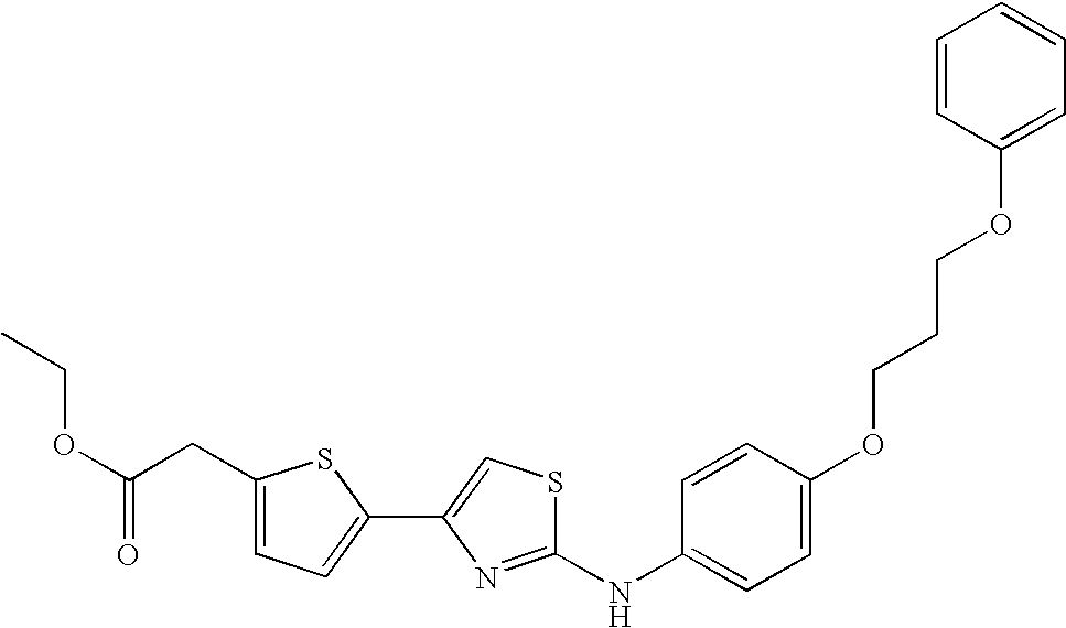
C1(NC2=NC(C3=CC=C(CC(OCC)=O)S3)=CS2)=CC=C(OCCCOC2=CC=CC=C2)C=C1
